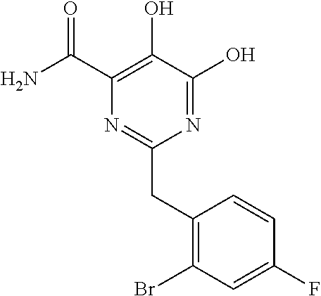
N1=C(O)C(O)=C(C(N)=O)N=C1CC1=C(Br)C=C(F)C=C1
